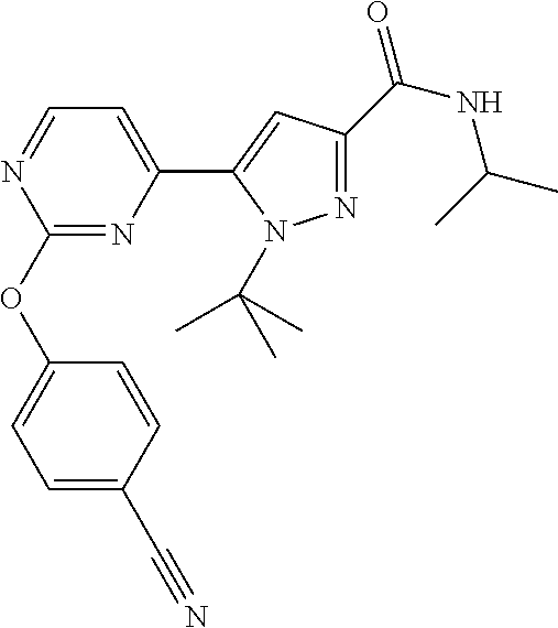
C1(OC2=CC=C(C#N)C=C2)=NC(C2=CC(C(NC(C)C)=O)=NN2C(C)(C)C)=CC=N1
